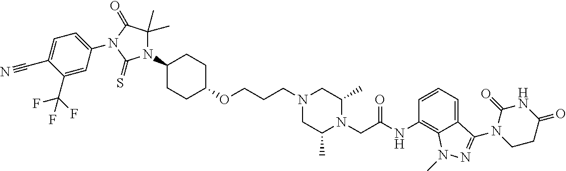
O(CCCN1CC(C)N(CC(NC2=C3C(=CC=C2)C(N2CCC(=O)NC2=O)=NN3C)=O)C(C)C1)C1CCC(N2C(C)(C)C(=O)N(C3=CC=C(C#N)C(C(F)(F)F)=C3)C2=S)CC1
